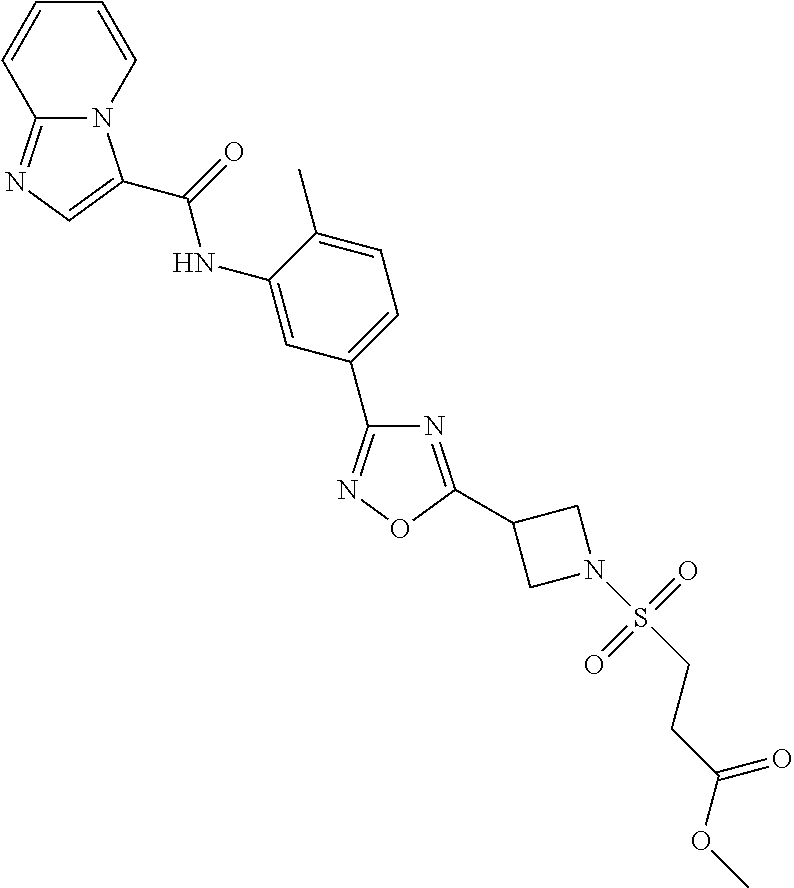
C12=NC=C(C(=O)NC3=CC(C4=NOC(C5CN(S(CCC(OC)=O)(=O)=O)C5)=N4)=CC=C3C)N1C=CC=C2
